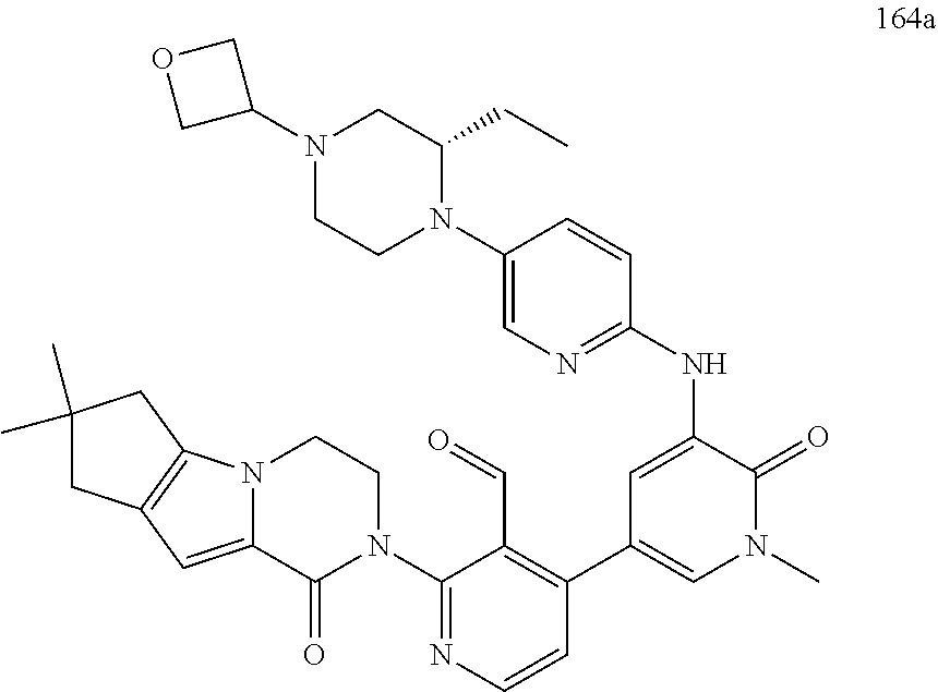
N12C3=C(C=C1C(=O)N(C1=NC=CC(C4=CN(C)C(=O)C(NC5=NC=C(N6C(CC)CN(C7COC7)CC6)C=C5)=C4)=C1C=O)CC2)CC(C)(C)C3
